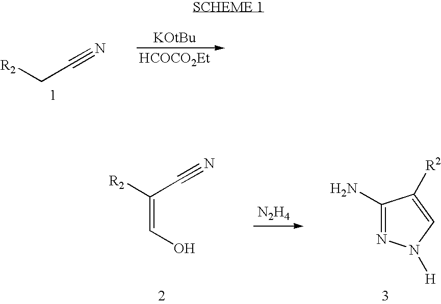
[R2]CC#N.[HCOCO2Et].[R2]C(C#N)=CO.[N2H4].C1(N)=NN([H])C=C1[R2]
